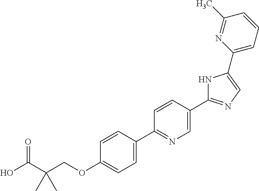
OC(C(COC1=CC=C(C2=NC=C(C3=NC=C(C4=CC=CC(C)=N4)N3)C=C2)C=C1)(C)C)=O
